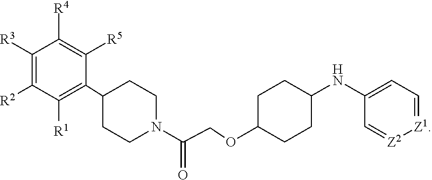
C1([R3])=C([R2])C([R1])=C(C2CCN(C(COC3CCC(NC4=CC=[Z1][Z2]=C4)CC3)=O)CC2)C([R5])=C1[R4]
